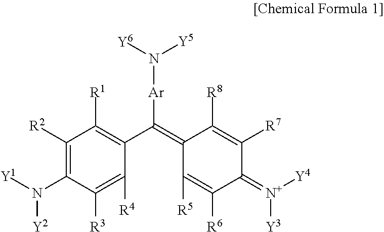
C(=C1C([R5])=C([R6])C(=[N+]([Y4])[Y3])C([R7])=C1[R8])(C1=C([R1])C([R2])=C(N([Y1])[Y2])C([R3])=C1[R4])[Ar]N([Y6])[Y5]
